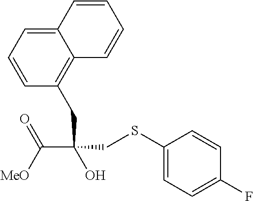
C(C(CC1=C2C(=CC=C1)C=CC=C2)(CSC1=CC=C(F)C=C1)O)([MeO])=O
